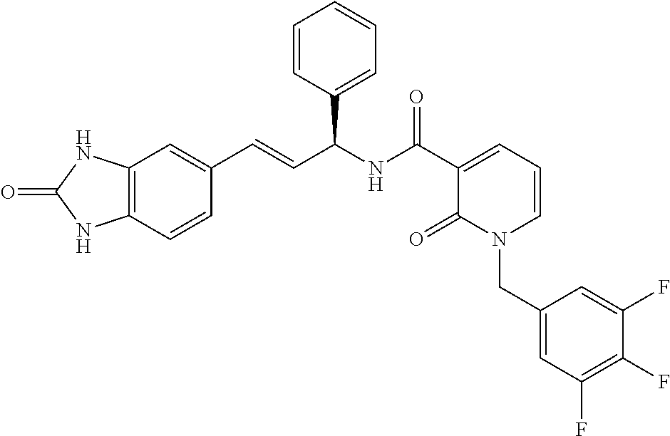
C12=C(C=CC(C=CC(NC(C3=CC=CN(CC4=CC(F)=C(F)C(F)=C4)C3=O)=O)C3=CC=CC=C3)=C1)NC(=O)N2
